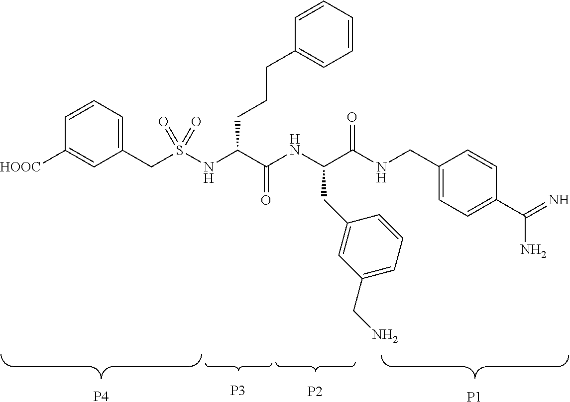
[P2].[P3].[P4].[P1].C1=CC=C(CS(NC(C(NC(C(NCC2=CC=C(C(=N)N)C=C2)=O)CC2=CC(CN)=CC=C2)=O)CCCC2=CC=CC=C2)(=O)=O)C=C1[HOOC]
